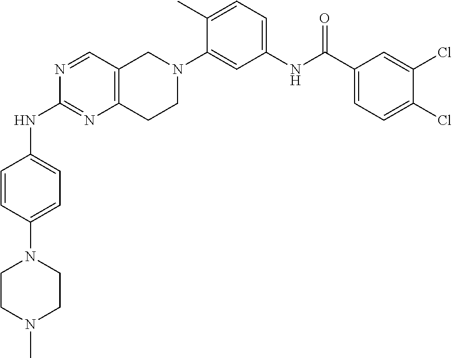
N1=CC2=C(N=C1NC1=CC=C(N3CCN(C)CC3)C=C1)CCN(C1=CC(NC(C3=CC=C(Cl)C(Cl)=C3)=O)=CC=C1C)C2
